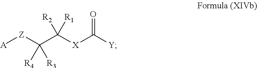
[A][Z]C(C([X]C([Y])=O)([R2])[R1])([R4])[R3]
